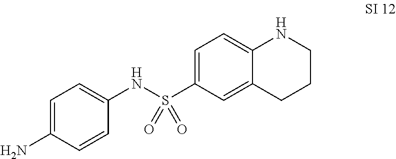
C1=C(S(NC2=CC=C(N)C=C2)(=O)=O)C=C2C(=C1)NCCC2
